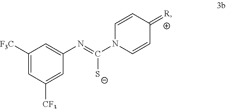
C1=C([F3C])C=C(N=C(N2C=CC(=[R])C=C2)[S-])C=C1[CF3]
